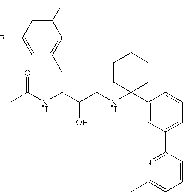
C1(F)=CC(CC(C(CNC2(C3=CC(C4=NC(C)=CC=C4)=CC=C3)CCCCC2)O)NC(C)=O)=CC(F)=C1
